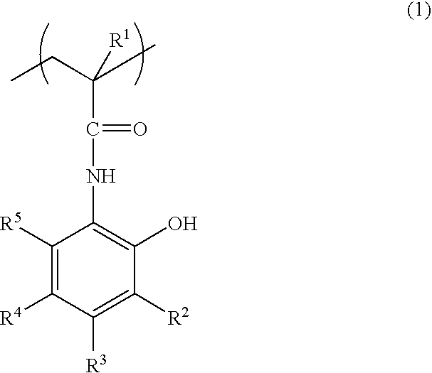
C1([R5])=C([R4])C([R3])=C([R2])C(O)=C1NC(C(CC)(C)[R1])=O
